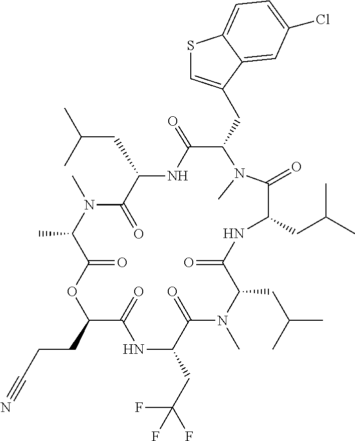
C(C1C(=O)NC(CC(C)C)C(=O)N(C)C(C)C(=O)OC(CCC#N)C(=O)NC(CC(F)(F)F)C(=O)N(C)C(CC(C)C)C(=O)NC(CC(C)C)C(=O)N1C)C1=CSC2=CC=C(Cl)C=C12
